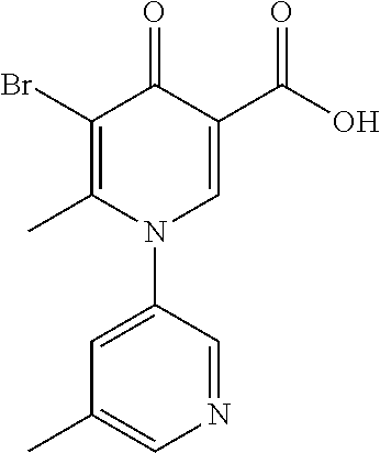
C1(Br)=C(C)N(C2=CC(C)=CN=C2)C=C(C(O)=O)C1=O
